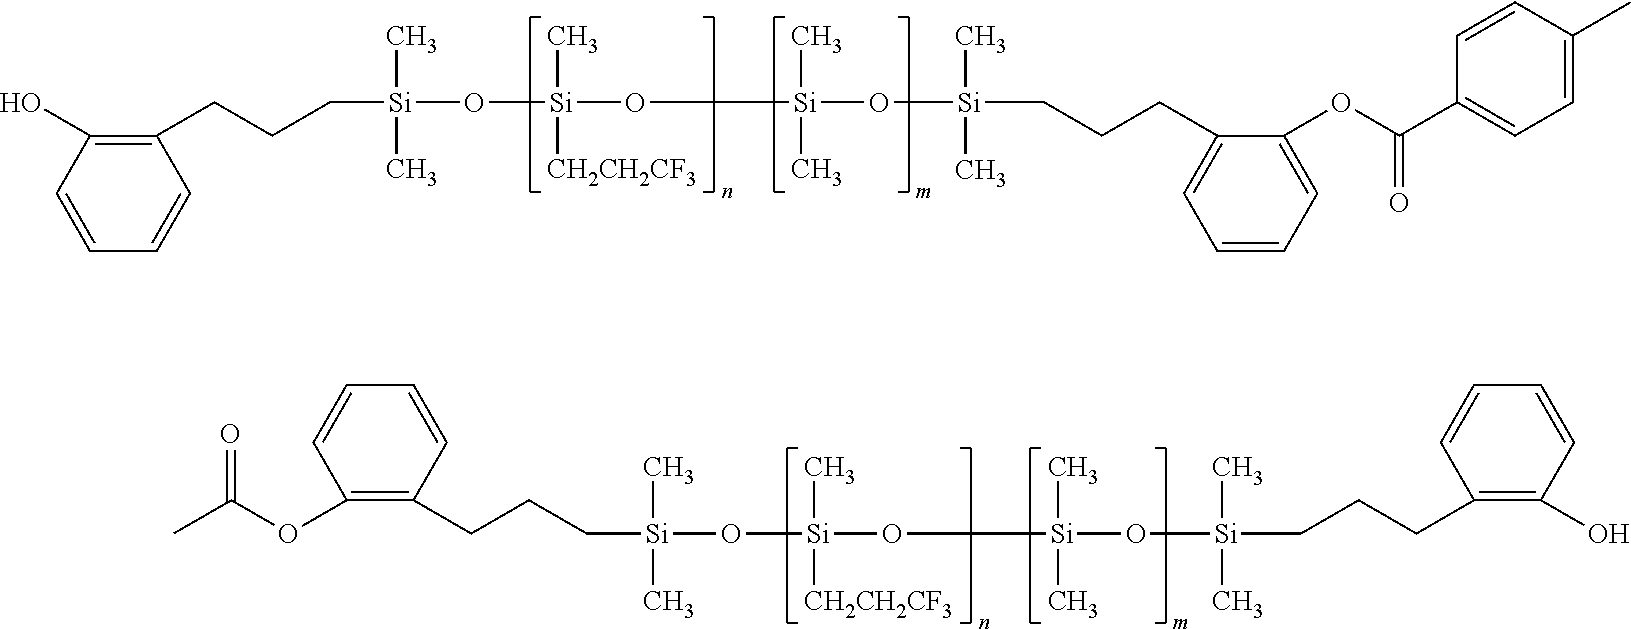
C1=CC(O)=C(CCC[Si](C)(C)O[Si](C)([CH2CH2CF3])O[Si](C)(C)O[Si](CCCC2=CC=CC=C2OC(C2=CC=C(C)C=C2)=O)(C)C)C=C1.C([Si](C)(C)O[Si](C)([CH2CH2CF3])O[Si](C)(C)O[Si](CCCC1=C(O)C=CC=C1)(C)C)CCC1=C(OC(C)=O)C=CC=C1
